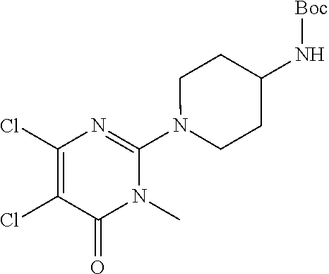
C1(Cl)=C(Cl)C(=O)N(C)C(N2CCC(N[Boc])CC2)=N1
